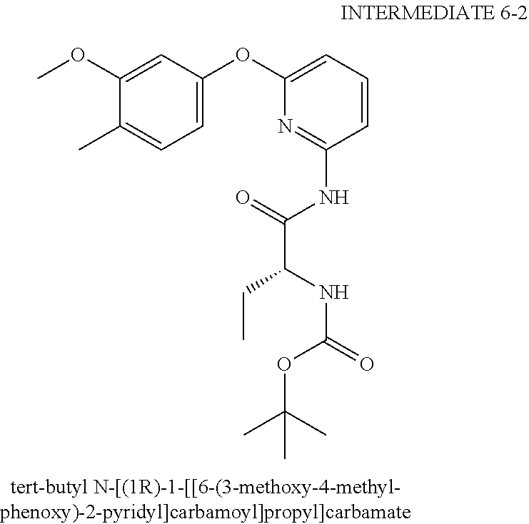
C1=C(OC)C(C)=CC=C1OC1=CC=CC(NC(C(CC)NC(=O)OC(C)(C)C)=O)=N1
